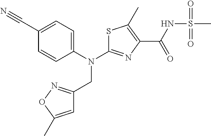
S1C(N(C2=CC=C(C#N)C=C2)CC2=NOC(C)=C2)=NC(C(NS(C)(=O)=O)=O)=C1C
